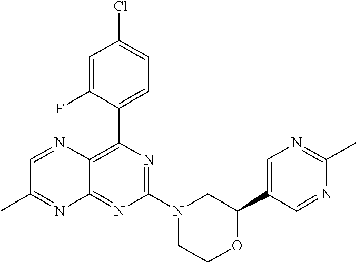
N1=C(N2CC(C3=CN=C(C)N=C3)OCC2)N=C2C(=C1C1=CC=C(Cl)C=C1F)N=CC(C)=N2
